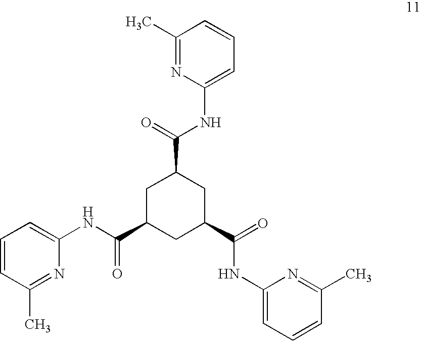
C1=CC(C)=NC(NC(C2CC(C(=O)NC3=CC=CC(C)=N3)CC(C(=O)NC3=CC=CC(C)=N3)C2)=O)=C1
